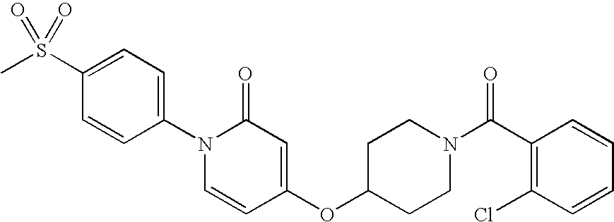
C1=C(S(C)(=O)=O)C=CC(N2C=CC(OC3CCN(C(=O)C4=C(Cl)C=CC=C4)CC3)=CC2=O)=C1
